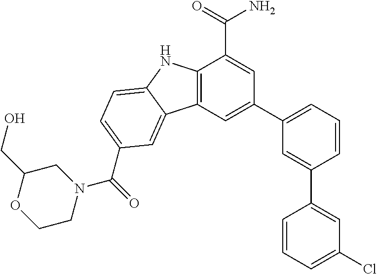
C12=C(C=C(C3=CC=CC(C4=CC(Cl)=CC=C4)=C3)C=C1C(=O)N)C1=CC(C(=O)N3CC(CO)OCC3)=CC=C1N2
